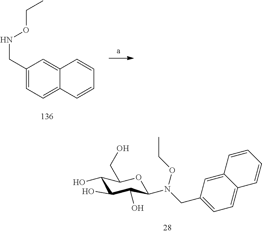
C1(CNOCC)=CC=C2C(=C1)C=CC=C2.C1(O)C(O)C(O)C(N(CC2=CC=C3C(=C2)C=CC=C3)OCC)OC1CO
